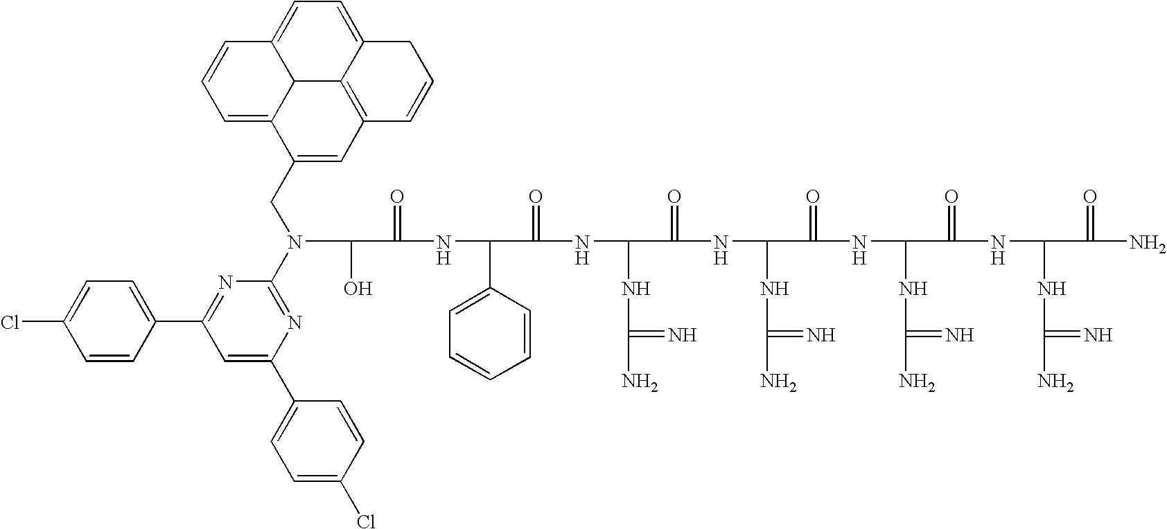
OC(C(=O)NC(C1=CC=CC=C1)C(=O)NC(NC(N)=N)C(=O)NC(NC(N)=N)C(=O)NC(NC(N)=N)C(=O)NC(NC(N)=N)C(=O)N)N(CC1=CC2=C3C4C1=CC=CC4=CC=C3CC=C2)C1=NC(C2=CC=C(Cl)C=C2)=CC(C2=CC=C(Cl)C=C2)=N1
